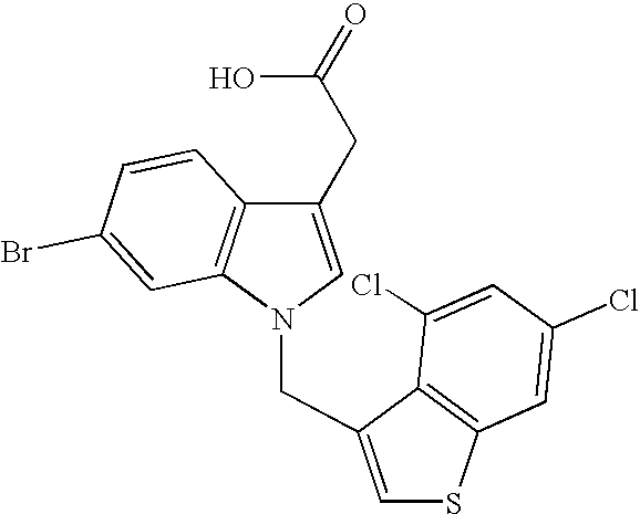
C1(CC(O)=O)=CN(CC2=CSC3=C2C(Cl)=CC(Cl)=C3)C2=C1C=CC(Br)=C2
